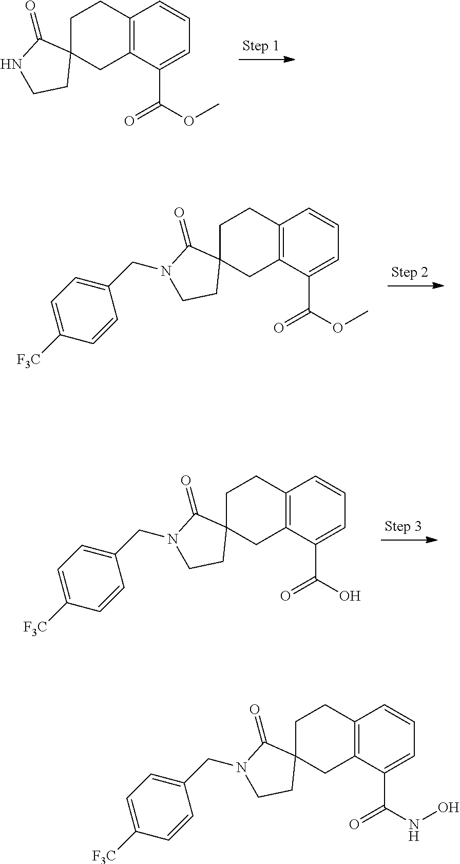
C12=C(C(C(OC)=O)=CC=C1)CC1(CC2)C(=O)NCC1.C12=C(C(C(OC)=O)=CC=C1)CC1(CC2)C(=O)N(CC2=CC=C([F3C])C=C2)CC1.C12=C(C(C(O)=O)=CC=C1)CC1(CC2)C(=O)N(CC2=CC=C([F3C])C=C2)CC1.C12=C(C(C(NO)=O)=CC=C1)CC1(CC2)C(=O)N(CC2=CC=C([F3C])C=C2)CC1
